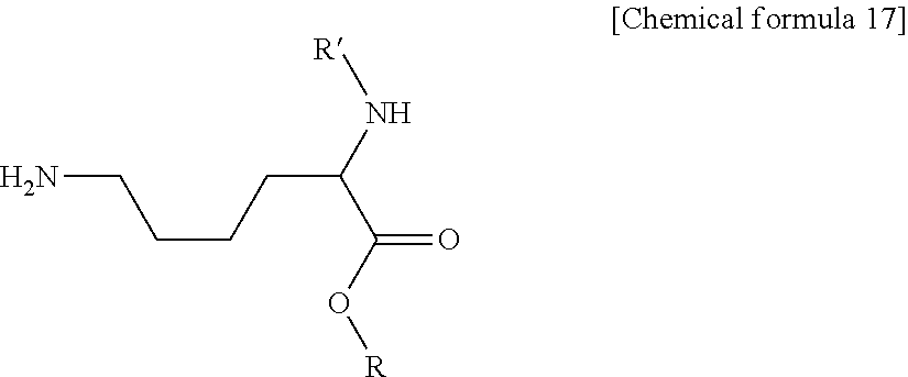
NCCCCC(C(=O)O[R])N[R]
